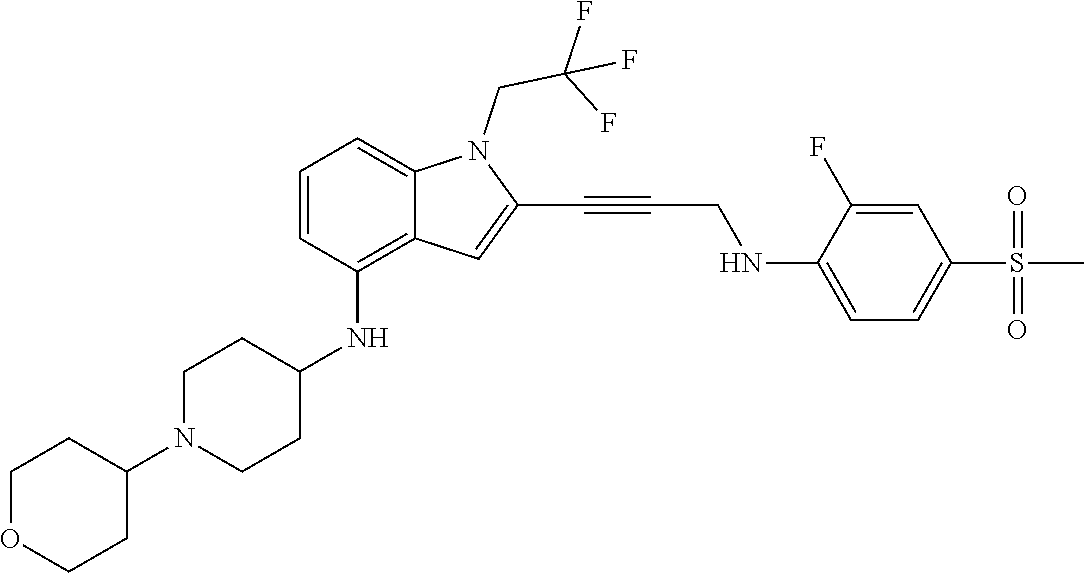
C(C#CC1=CC2=C(NC3CCN(C4CCOCC4)CC3)C=CC=C2N1CC(F)(F)F)NC1=CC=C(S(C)(=O)=O)C=C1F
